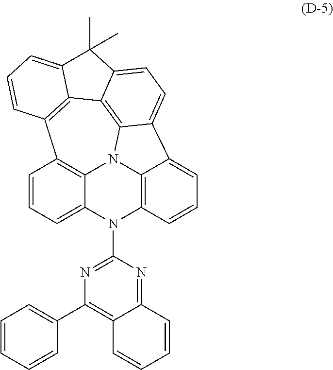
C1=CC=C2C3=C1C1=C4C5=C6N3C3=C(N2C2=NC(C7=CC=CC=C7)=C7C(=N2)C=CC=C7)C=CC=C3C6=CC=C5C(C)(C)C4=CC=C1
